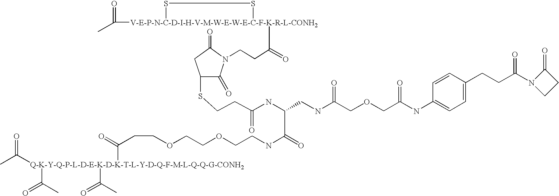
CC([V-E-P-N-C-D-I-H-V-M-W-E-W-E-C-F-K-R-L-CONH2]1(C(=O)CCN2C(=O)C(SCCC(NC(C(NCCOCCOCCC([Q-K-Y-Q-P-L-D-E-K-D-K-T-L-Y-D-Q-F-M-L-Q-Q-G-CONH2](C(=O)C)(C(=O)C)C(=O)C)=O)=O)CNC(COCC(=O)NC3=CC=C(CCC(=O)N4CCC4=O)C=C3)=O)=O)CC2=O)SS1)=O
